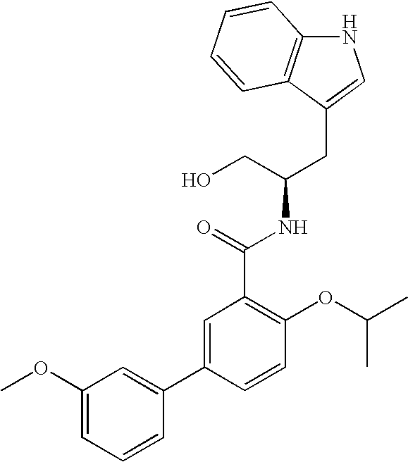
C(C(CO)NC(C1=C(OC(C)C)C=CC(C2=CC(OC)=CC=C2)=C1)=O)C1=CNC2=C1C=CC=C2
